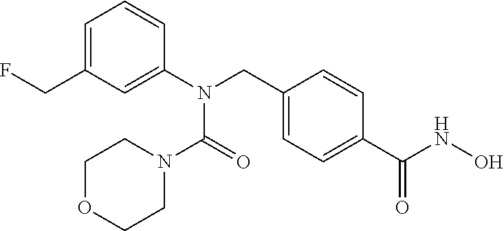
C1=C(CF)C=C(N(CC2=CC=C(C(NO)=O)C=C2)C(=O)N2CCOCC2)C=C1
